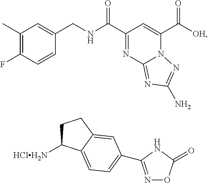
C1(C)=C(F)C=CC(CNC(C2=NC3=NC(N)=NN3C(C([OH])=O)=C2)=O)=C1.C1C([HClH2N])C2=CC=C(C3=NOC(=O)N3)C=C2C1
